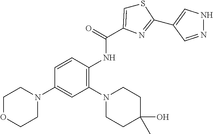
S1C=C(C(=O)NC2=C(N3CCC(O)(C)CC3)C=C(N3CCOCC3)C=C2)N=C1C1=CNN=C1
